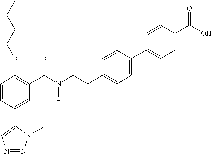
C1=CC(C2=CN=NN2C)=CC(C(N(CCC2=CC=C(C3=CC=C(C(O)=O)C=C3)C=C2)[H])=O)=C1OCCCC
